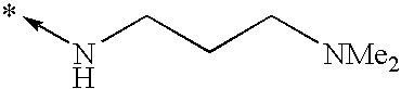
C-NCCC[NMe2]
